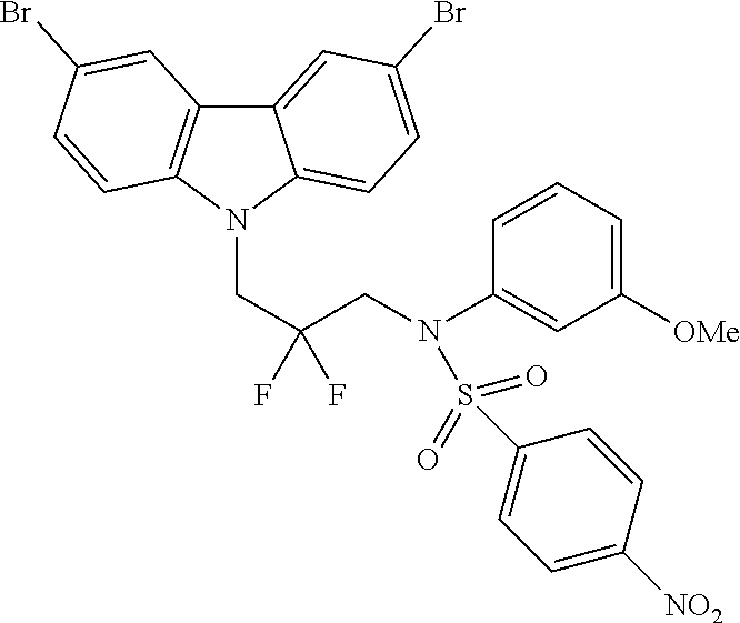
C(N1C2=CC=C(Br)C=C2C2=C1C=CC(Br)=C2)C(F)(CN(C1=CC([OMe])=CC=C1)S(=O)(C1=CC=C([NO2])C=C1)=O)F
